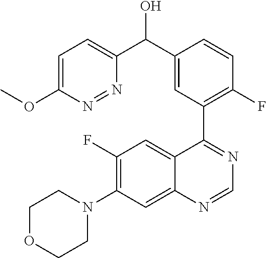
C12=CC(N3CCOCC3)=C(F)C=C1C(C1=C(F)C=CC(C(C3=CC=C(OC)N=N3)O)=C1)=NC=N2
